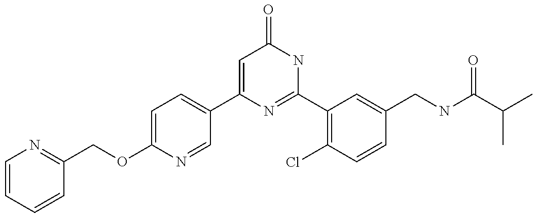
C1(C2=CC=C(OCC3=NC=CC=C3)N=C2)=CC(=O)NC(C2=C(Cl)C=CC(CNC(C(C)C)=O)=C2)=N1
